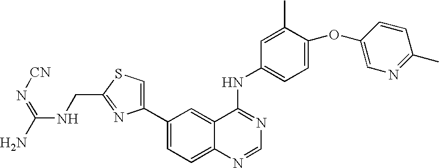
C(NCC1=NC(C2=CC=C3C(=C2)C(NC2=CC=C(OC4=CN=C(C)C=C4)C(C)=C2)=NC=N3)=CS1)(=N[CN])N
